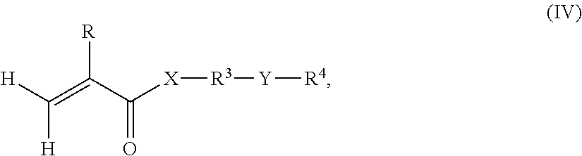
[H]C(=C(C([X][R3][Y][R4])=O)[R])[H]
